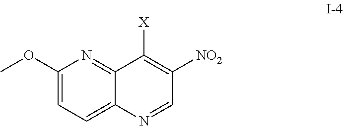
C1(OC)=CC=C2C(=N1)C([X])=C([NO2])C=N2
